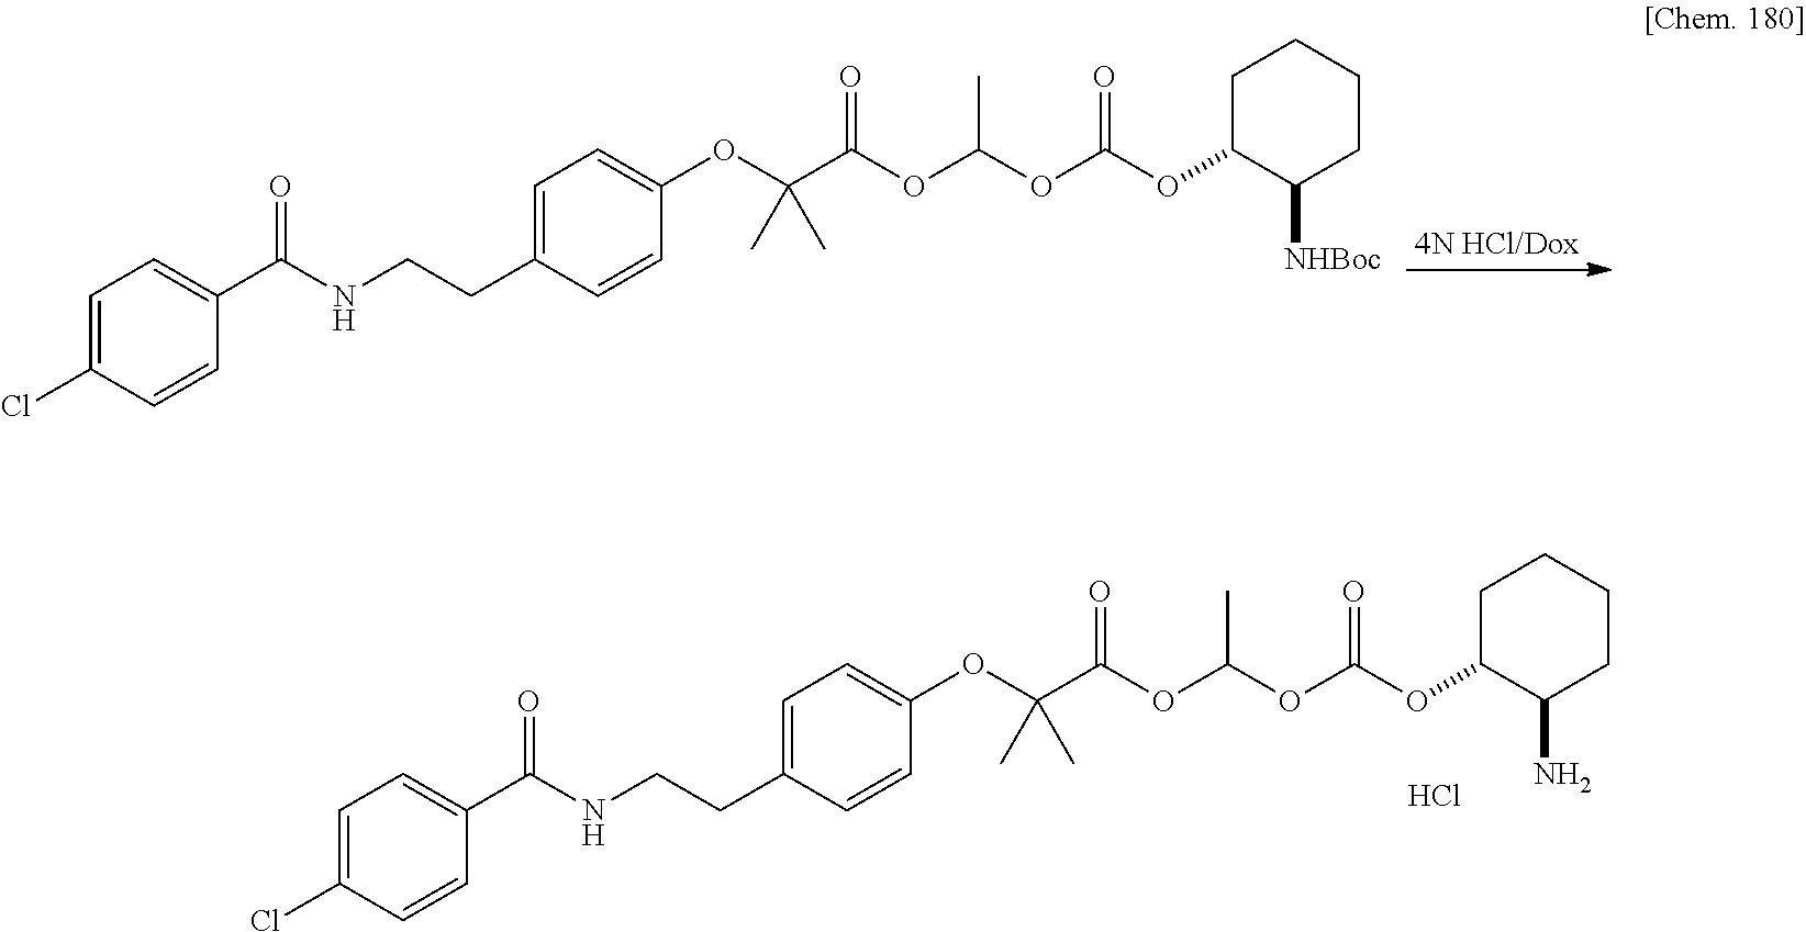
O(C(OC(OC1C([NHBoc])CCCC1)=O)C)C(C(C)(C)OC1=CC=C(CCNC(C2=CC=C(Cl)C=C2)=O)C=C1)=O.O(C(OC(OC1C(N)CCCC1)=O)C)C(C(C)(C)OC1=CC=C(CCNC(C2=CC=C(Cl)C=C2)=O)C=C1)=O.Cl
